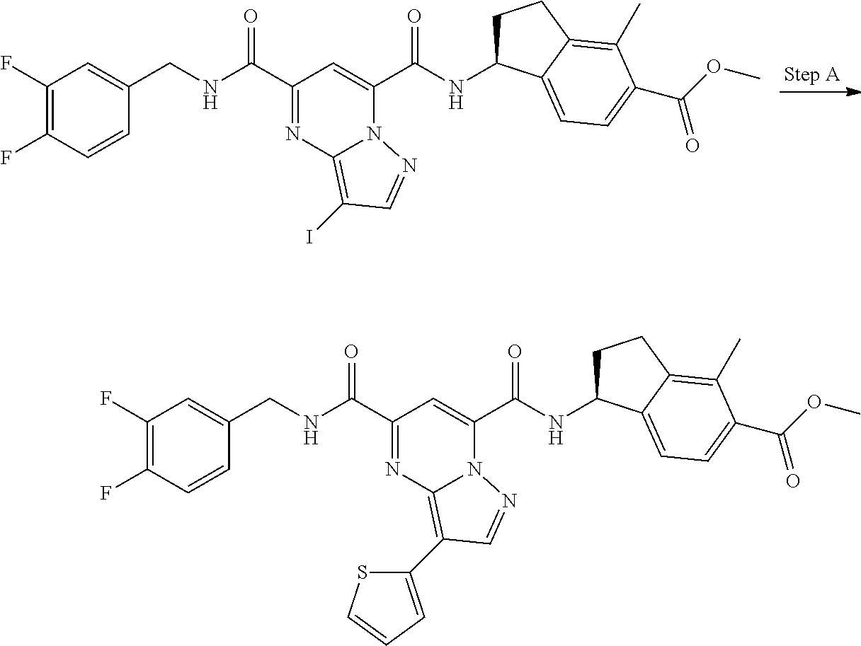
C1(F)=C(F)C=CC(CNC(C2=NC3=C(I)C=NN3C(C(NC3CCC4=C(C)C(C(=O)OC)=CC=C34)=O)=C2)=O)=C1.C1(F)=C(F)C=CC(CNC(C2=NC3=C(C4=CC=CS4)C=NN3C(C(NC3CCC4=C(C)C(C(=O)OC)=CC=C34)=O)=C2)=O)=C1
